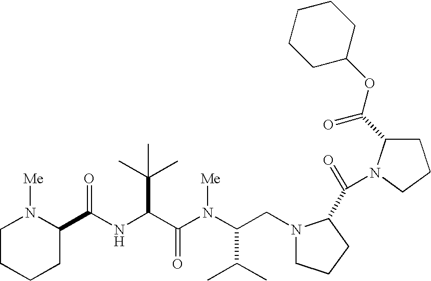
N(C(C(N(C(CN1CCCC1C(=O)N1CCCC1C(OC1CCCCC1)=O)C(C)C)[Me])=O)C(C)(C)C)C(=O)C1N([Me])CCCC1
